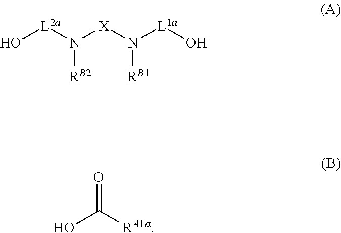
O[L2a]N([X]N([L1a]O)[RB1])[RB2].O=C([RA1a])O
